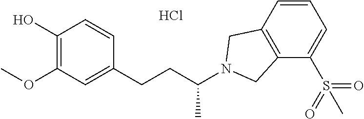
C1(O)=C(OC)C=C(CCC(N2CC3=C(C2)C=CC=C3S(=O)(=O)C)C)C=C1.Cl
